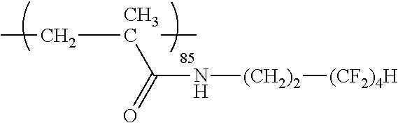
N(C(=O)[CH3C](CC)C)[(CH2)2][(CF2)4H]
